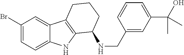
C1(Br)=CC=C2C(=C1)C1=C(N2)C(NCC2=CC(C(O)(C)C)=CC=C2)CCC1
